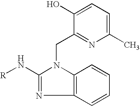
C1=CC=CC2=C1N=C(N[R])N2CC1=NC(C)=CC=C1O
